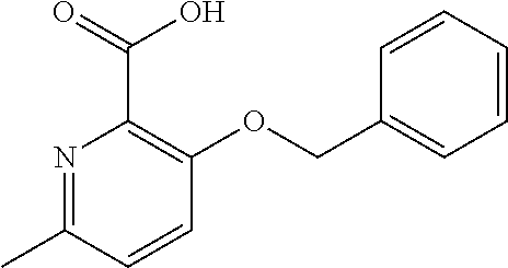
C1=CC(COC2=C(C(=O)O)N=C(C)C=C2)=CC=C1
